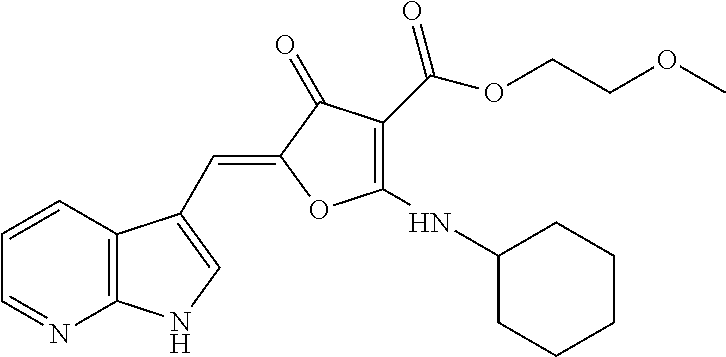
C1=CC2=C(N=C1)NC=C2C=C1C(=O)C(C(OCCOC)=O)=C(NC2CCCCC2)O1
